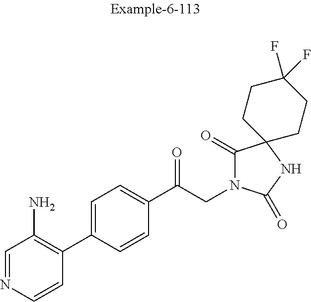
N1=CC(N)=C(C2=CC=C(C(CN3C(=O)C4(NC3=O)CCC(F)(F)CC4)=O)C=C2)C=C1
